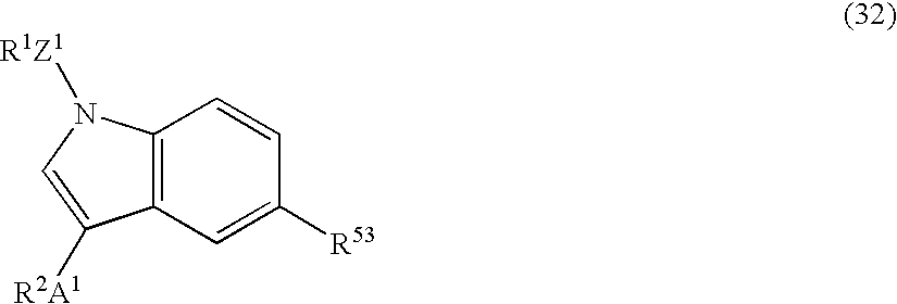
C12=C(C=C([R53])C=C1)C([R2A1])=CN2[R1Z1]
